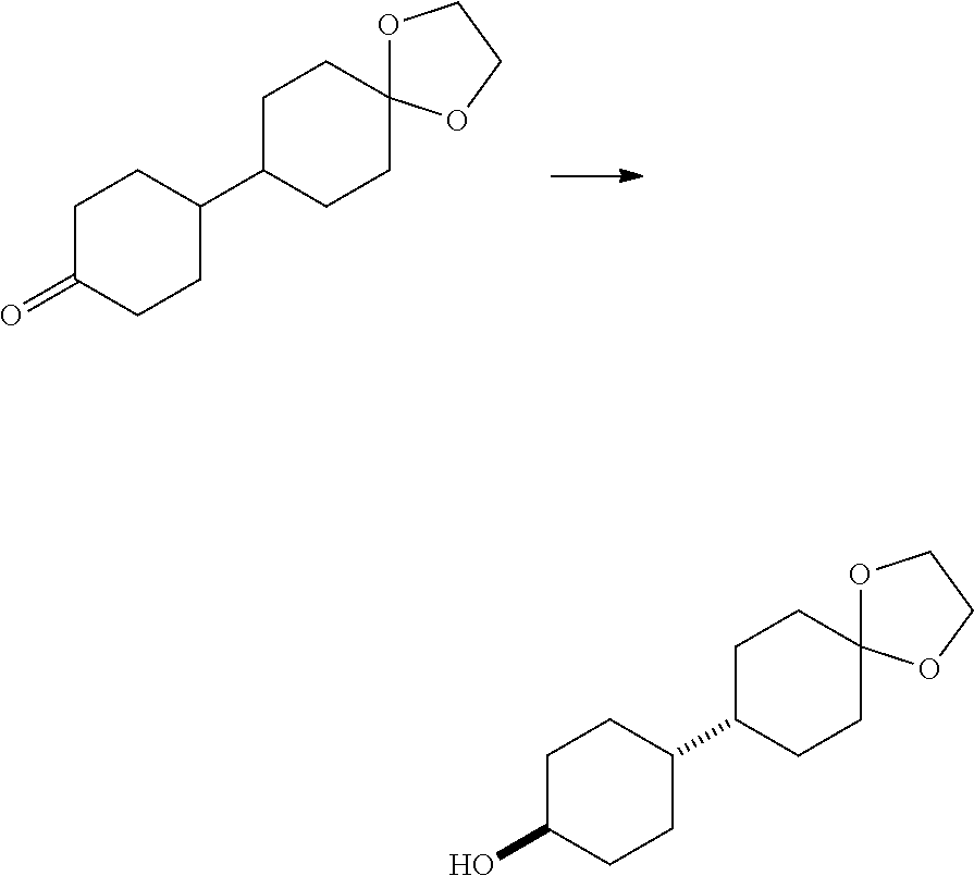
C1CC(C2CCC3(CC2)OCCO3)CCC1=O.C1CC(C2CCC3(CC2)OCCO3)CCC1O
